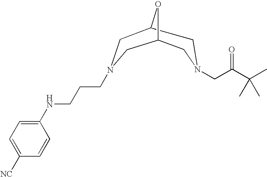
C1C2OC(CN1CC(C(C)(C)C)=O)CN(CCCNC1=CC=C([NC])C=C1)C2
